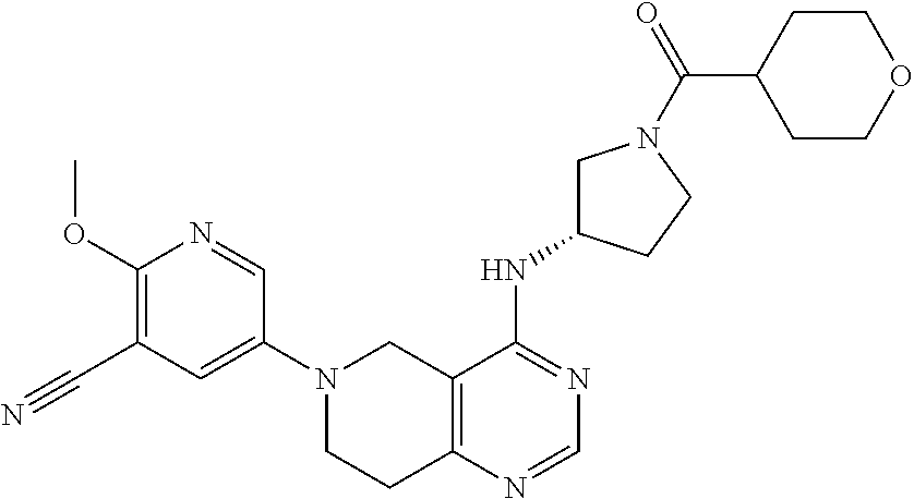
C12=C(N=CN=C1NC1CN(C(C3CCOCC3)=O)CC1)CCN(C1=CC(C#N)=C(OC)N=C1)C2
